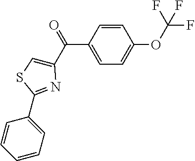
C1(C(C2=CSC(C3=CC=CC=C3)=N2)=O)=CC=C(OC(F)(F)F)C=C1
